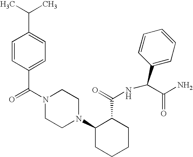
C(N1CCN(C2CCCCC2C(=O)NC(C2=CC=CC=C2)C(N)=O)CC1)(=O)C1=CC=C(C(C)C)C=C1
